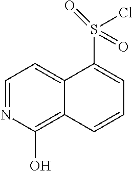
C1=NC(O)=C2C(=C1)C(S(=O)(Cl)=O)=CC=C2
